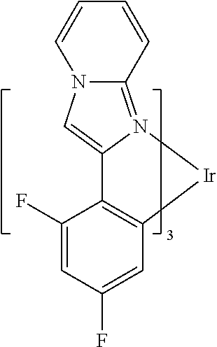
[Ir]1N2=C3N(C=C2C2=C1C=C(F)C=C2F)C=CC=C3
